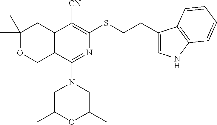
C1(C)(C)OCC2=C(C1)C([CN])=C(SCCC1=CNC3=C1C=CC=C3)N=C2N1CC(C)OC(C)C1
